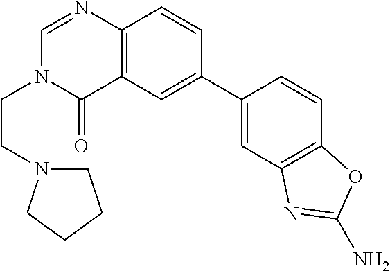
C1(C2=CC3=C(C=C2)N=CN(CCN2CCCC2)C3=O)=CC2=C(C=C1)OC(N)=N2
